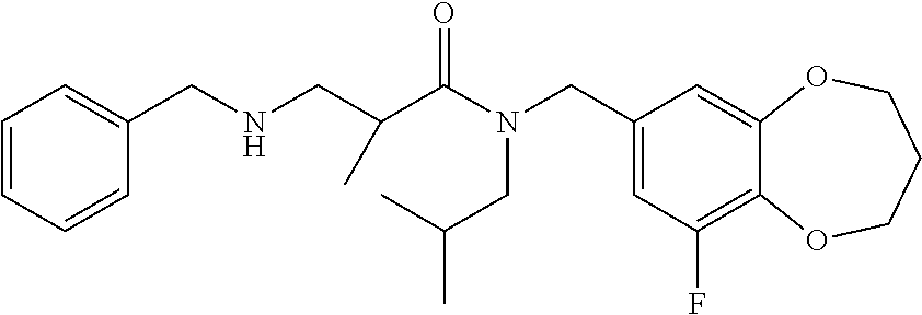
C1(CN(C(=O)C(CNCC2=CC=CC=C2)C)CC(C)C)=CC(F)=C2C(=C1)OCCCO2
